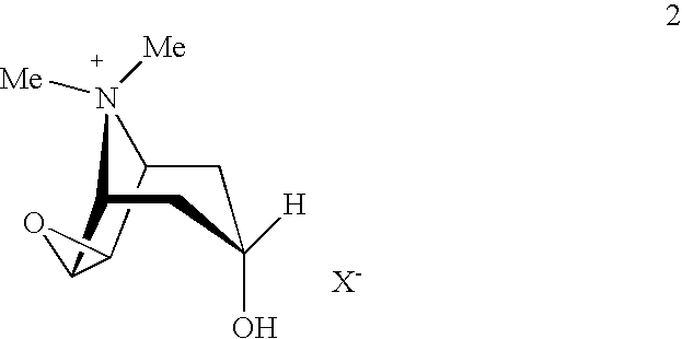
C12C3C(C(N1([Me])[Me])CC([H])(O)C2)O3
